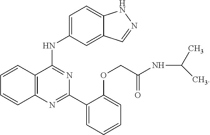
C12=CC=C(NC3=NC(C4=CC=CC=C4OCC(NC(C)C)=O)=NC4=C3C=CC=C4)C=C1C=NN2
